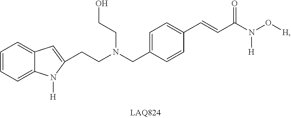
C1=CC=C2C(=C1)C=C(CCN(CC1=CC=C(C=CC(N(O[H])[H])=O)C=C1)CCO)N2[H]
